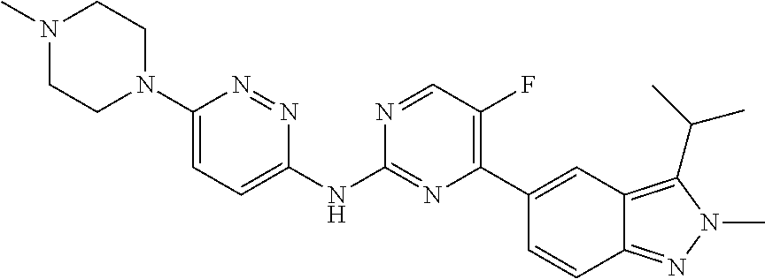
C1(C2=C(F)C=NC(NC3=CC=C(N4CCN(C)CC4)N=N3)=N2)=CC2=C(C(C)C)N(C)N=C2C=C1
